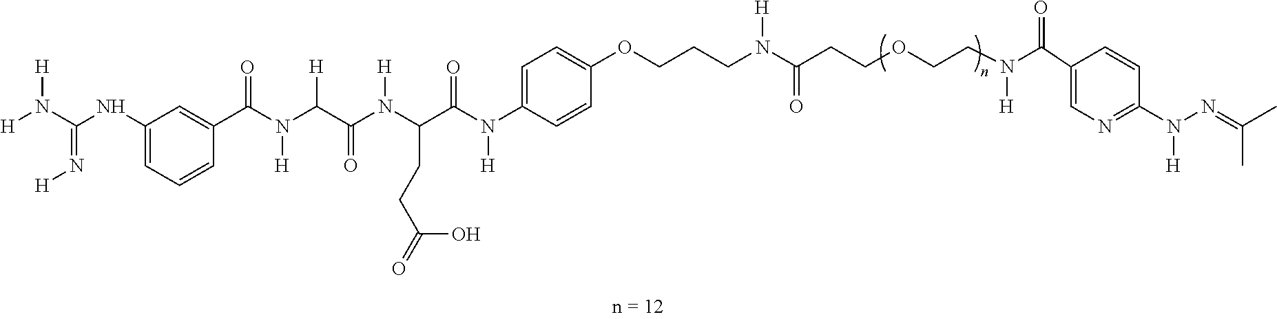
[H]N(C(NC1=CC=CC(C(N(C(C(N(C(C(N([H])C2=CC=C(OCCCN(C(CCOCCN(C(C3=CN=C(N(N=C(C)C)[H])C=C3)=O)[H])=O)[H])C=C2)=O)CCC(O)=O)[H])=O)[H])[H])=O)=C1)=N[H])[H]
